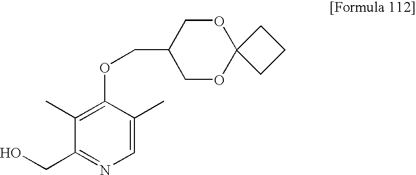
C1(C)=C(OCC2COC3(OC2)CCC3)C(C)=CN=C1CO
